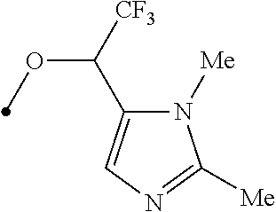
C([CF3])(OC)C1=CN=C([Me])N1[Me]
